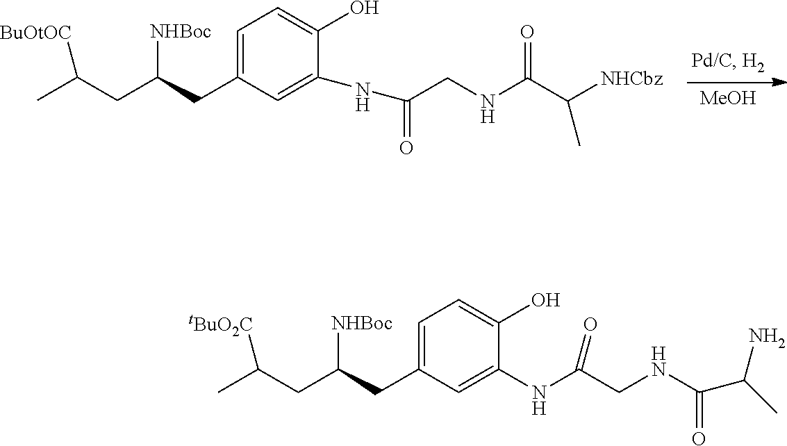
C1=C(CC(CC(C)[BuOtOC])[NHBoc])C=C(NC(CNC(C([NHCbz])C)=O)=O)C(O)=C1.[MeOH].C1=C(CC(CC(C)[tBuO2C])[NHBoc])C=C(NC(CNC(C(C)N)=O)=O)C(O)=C1
